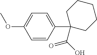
C1=CC(C2(C(O)=O)CCCCC2)=CC=C1OC
